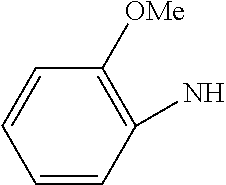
C1([OMe])=C(N)C=CC=C1
